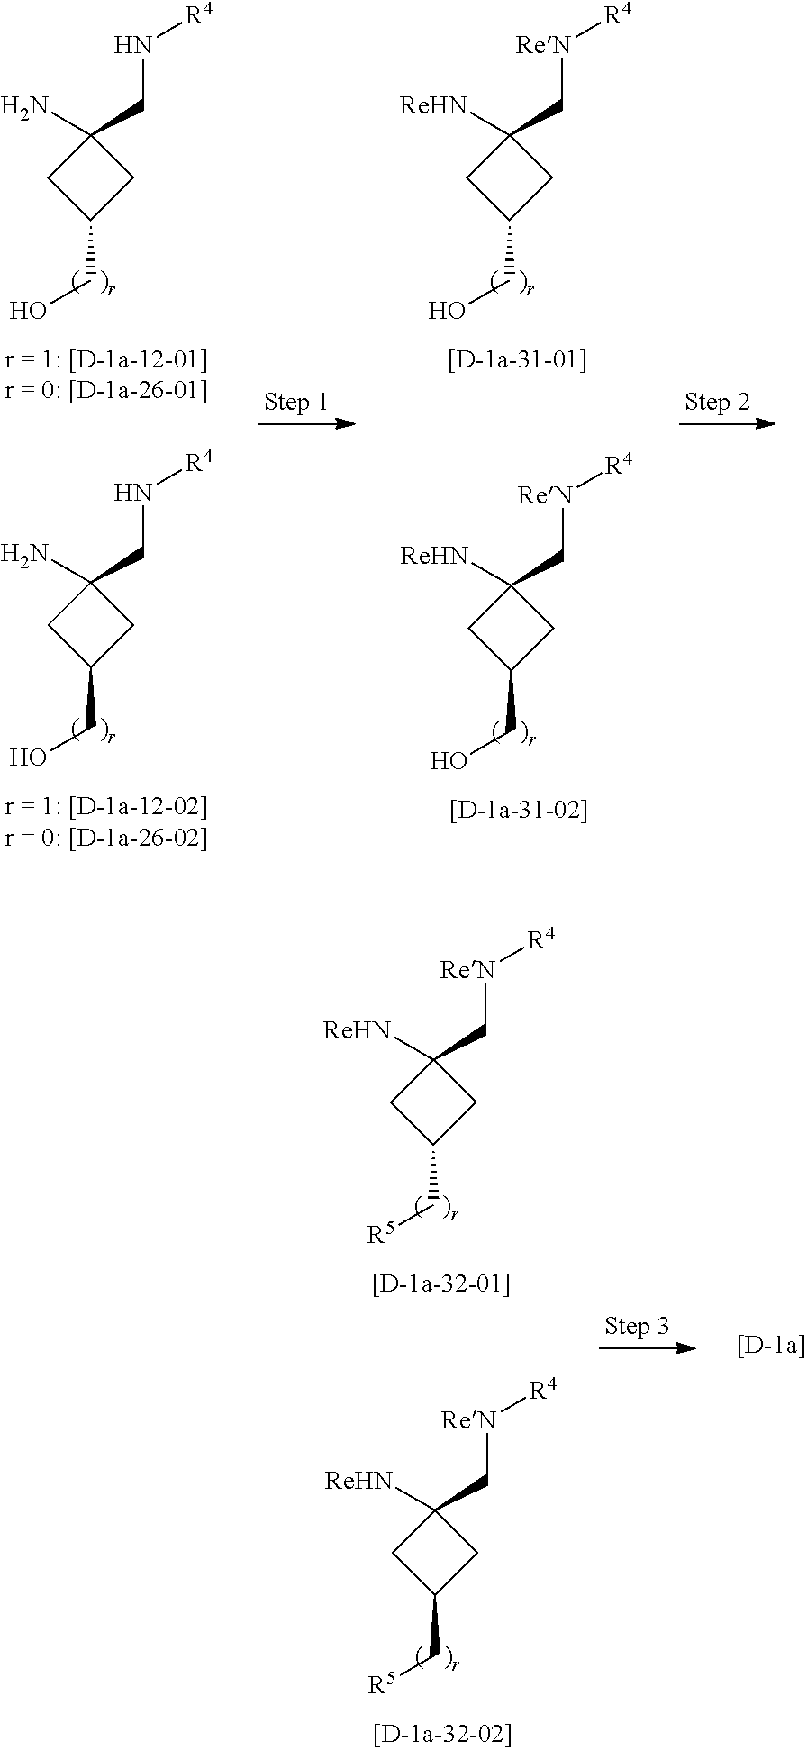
[ReHN]C1(C[ReN][R4])CC(CO)C1.[ReHN]C1(C[ReN][R4])CC(CO)C1.NC1(CN[R4])CC(CO)C1.NC1(CN[R4])CC(CO)C1.[ReHN]C1(C[ReN][R4])CC(C[R5])C1.[ReHN]C1(C[ReN][R4])CC(C[R5])C1
